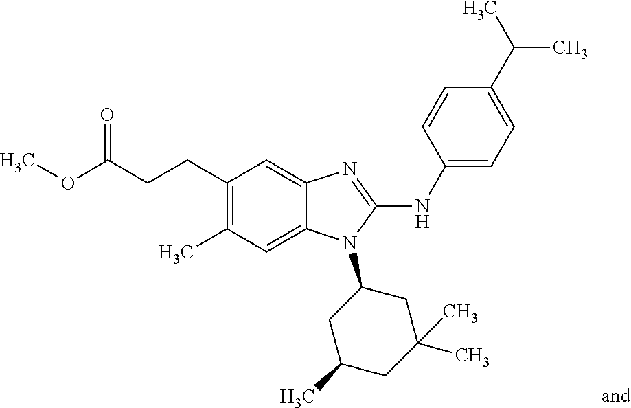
C(CCC1=C(C)C=C2C(=C1)N=C(NC1=CC=C(C(C)C)C=C1)N2C1CC(C)CC(C)(C)C1)(OC)=O
